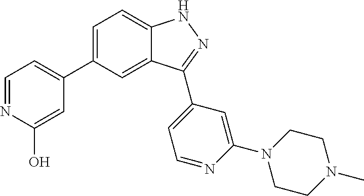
C1=C(C2=CC=NC(O)=C2)C=C2C(=C1)NN=C2C1=CC=NC(N2CCN(C)CC2)=C1
